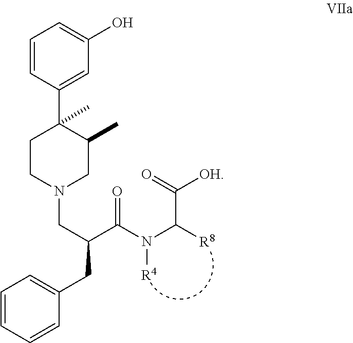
C1=CC(C2(C)CCN(CC(C(N(C([R8])C(=O)[OH])[R4])=O)CC3=CC=CC=C3)CC2C)=CC(O)=C1
